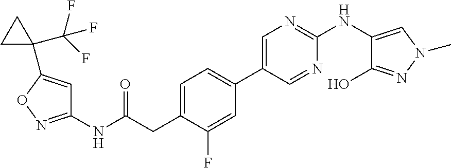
C1=C(CC(NC2=NOC(C3(C(F)(F)F)CC3)=C2)=O)C(F)=CC(C2=CN=C(NC3=CN(C)N=C3O)N=C2)=C1
